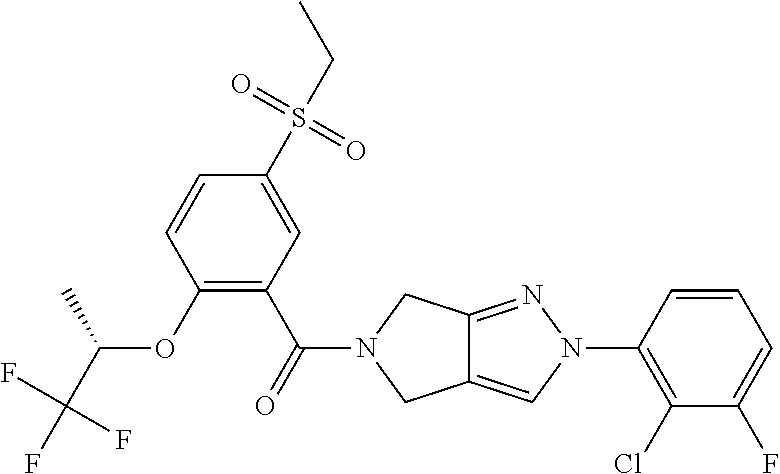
C1(S(=O)(=O)CC)=CC(C(=O)N2CC3=CN(C4=C(Cl)C(F)=CC=C4)N=C3C2)=C(OC(C(F)(F)F)C)C=C1
